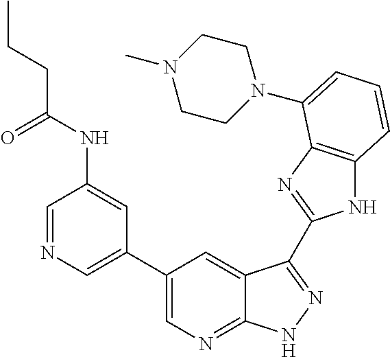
C1(C2=CN=CC(NC(CCC)=O)=C2)=CN=C2C(=C1)C(C1=NC3=C(N1)C=CC=C3N1CCN(C)CC1)=NN2
